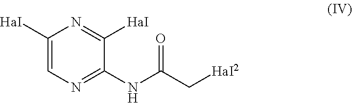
C1([HaI])=CN=C(NC(C[HaI2])=O)C([HaI])=N1
